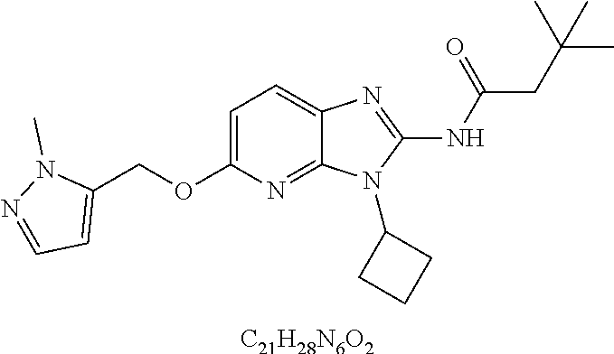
C1=C(OCC2=CC=NN2C)N=C2C(=C1)N=C(NC(CC(C)(C)C)=O)N2C1CCC1.[C21H28N6O2]
